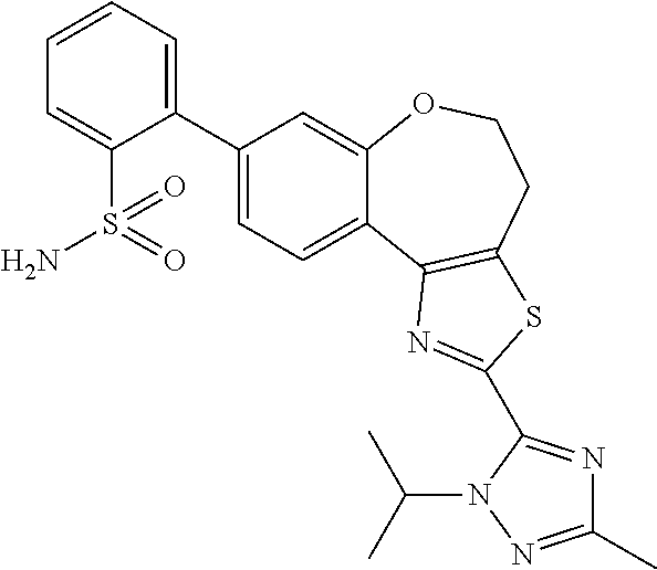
C1(C2=CC=CC=C2S(N)(=O)=O)=CC=C2C(=C1)OCCC1=C2N=C(C2=NC(C)=NN2C(C)C)S1
